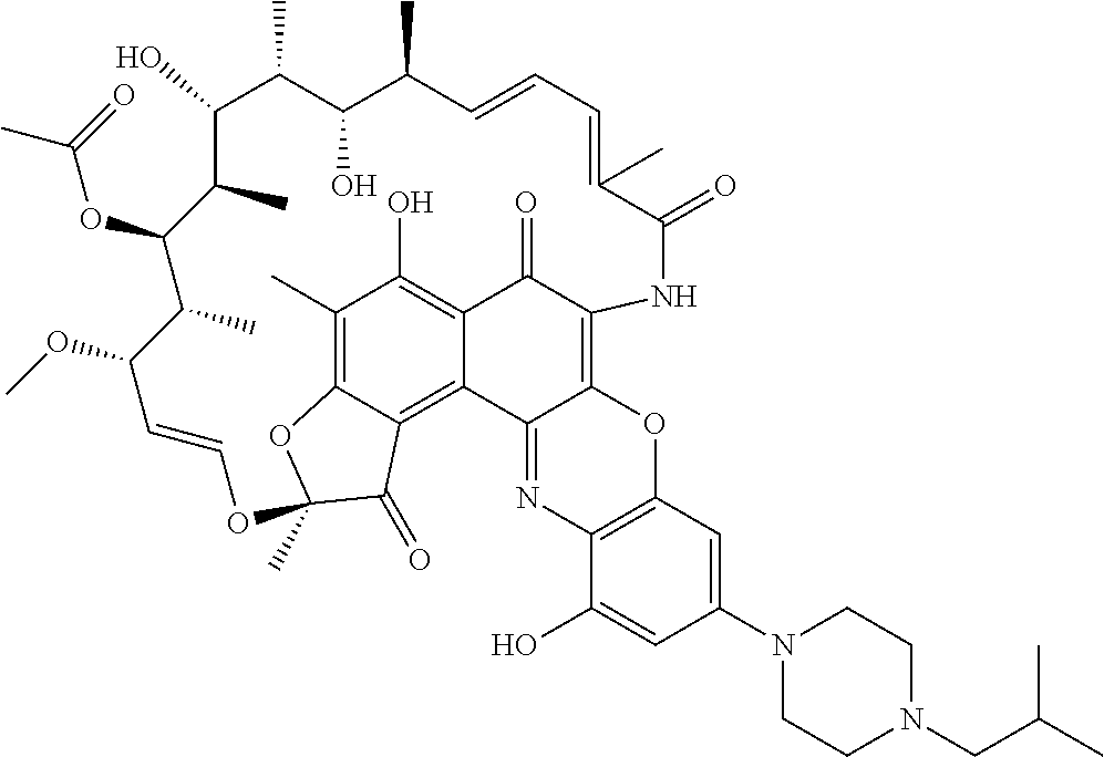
C1(C)=C2C3=C4C(=C1O)C(=O)C(=C1C4=NC4=C(O1)C=C(N1CCN(CC(C)C)CC1)C=C4O)NC(=O)C(C)=CC=CC(C)C(O)C(C)C(O)C(C)C(OC(C)=O)C(C)C(OC)C=COC(C)(O2)C3=O
